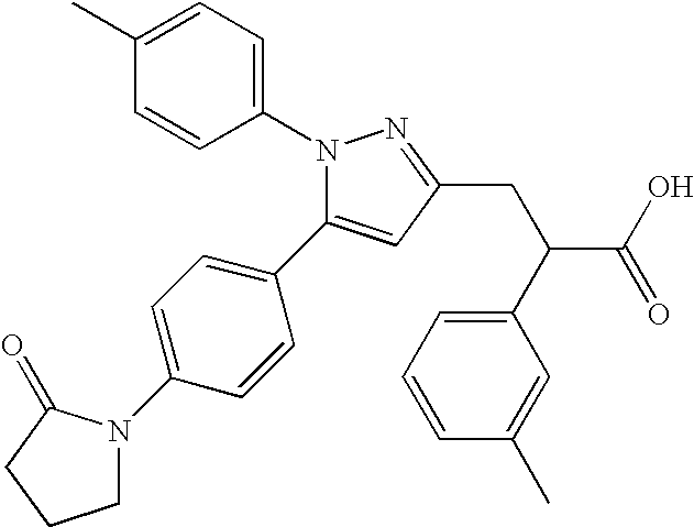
N1(C2=CC=C(C)C=C2)C(C2=CC=C(N3CCCC3=O)C=C2)=CC(CC(C(O)=O)C2=CC=CC(C)=C2)=N1
